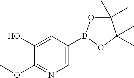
C1(O)=CC(B2OC(C)(C)C(C)(C)O2)=CN=C1OC
